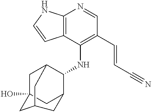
C12=C(C(NC3C4CC5(O)CC3CC(C5)C4)=C(C=CC#N)C=N1)C=CN2
